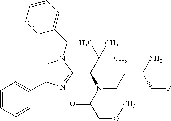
C1=C(C2=CC=CC=C2)N=C(C(C(C)(C)C)N(C(COC)=O)CCC(N)CF)N1CC1=CC=CC=C1
